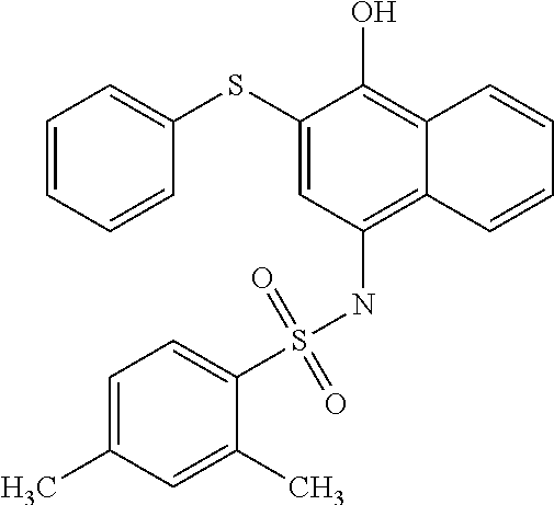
C1(SC2=CC=CC=C2)=CC(NS(C2=CC=C(C)C=C2C)(=O)=O)=C2C(=C1O)C=CC=C2
